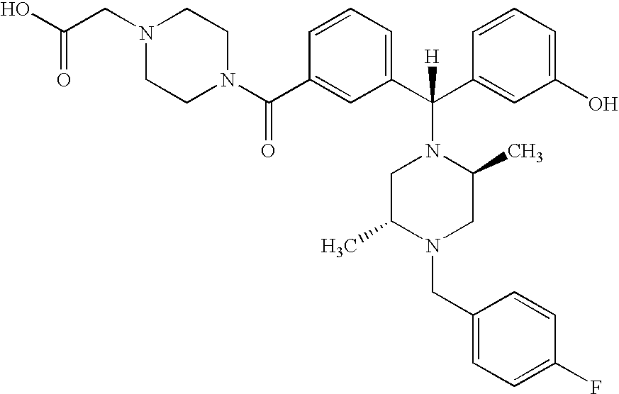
N1(C(C2=CC(C(C3=CC(O)=CC=C3)(N3CC(C)N(CC4=CC=C(F)C=C4)CC3C)[H])=CC=C2)=O)CCN(CC(O)=O)CC1
